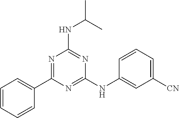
N(C(C)C)C1=NC(NC2=CC([CN])=CC=C2)=NC(C2=CC=CC=C2)=N1
